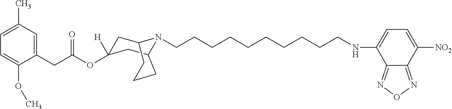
C1=C(C)C=C(CC(OC2([H])CC3N(CCCCCCCCCCNC4=CC=C([NO2])C5=NON=C45)C(C2)CCC3)=O)C(OC)=C1
